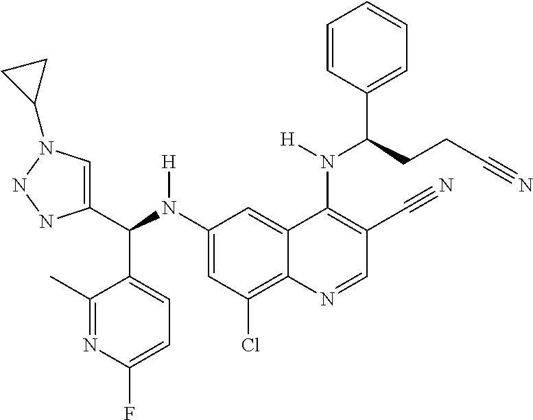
C1(N(C(C2=CN(C3CC3)NN2)C2=CC=C(F)N=C2C)[H])=CC(Cl)=C2C(=C1)C(N(C(C1=CC=CC=C1)CCC#N)[H])=C(C#N)C=N2
